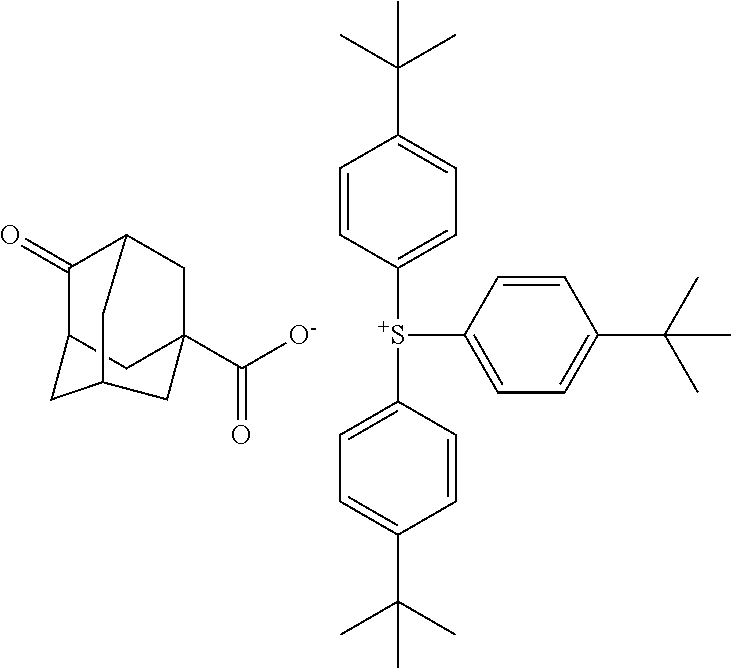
C1(=O)C2CC3(C([O-])=O)CC1CC(C3)C2.[S+](C1=CC=C(C(C)(C)C)C=C1)(C1=CC=C(C(C)(C)C)C=C1)C1=CC=C(C(C)(C)C)C=C1
